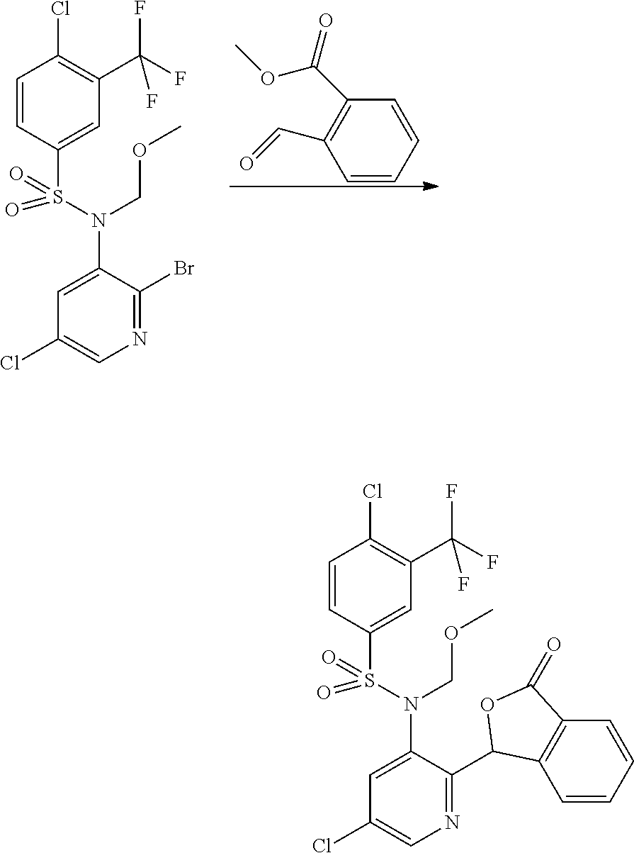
C1(C(OC)=O)=C(C=O)C=CC=C1.C1=CC(S(=O)(=O)N(COC)C2=CC(Cl)=CN=C2Br)=CC(C(F)(F)F)=C1Cl.C1=CC(S(=O)(=O)N(COC)C2=CC(Cl)=CN=C2C2C3=C(C=CC=C3)C(=O)O2)=CC(C(F)(F)F)=C1Cl
